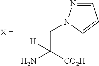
C1=NN(CC(N)([CO2H])[H])C=C1
